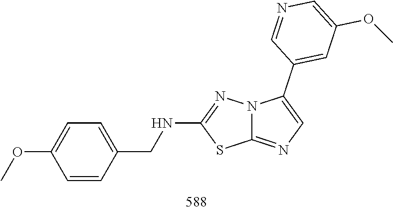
O(C)C1=CC=C(CNC2=NN3C(=NC=C3C3=CC(OC)=CN=C3)S2)C=C1
